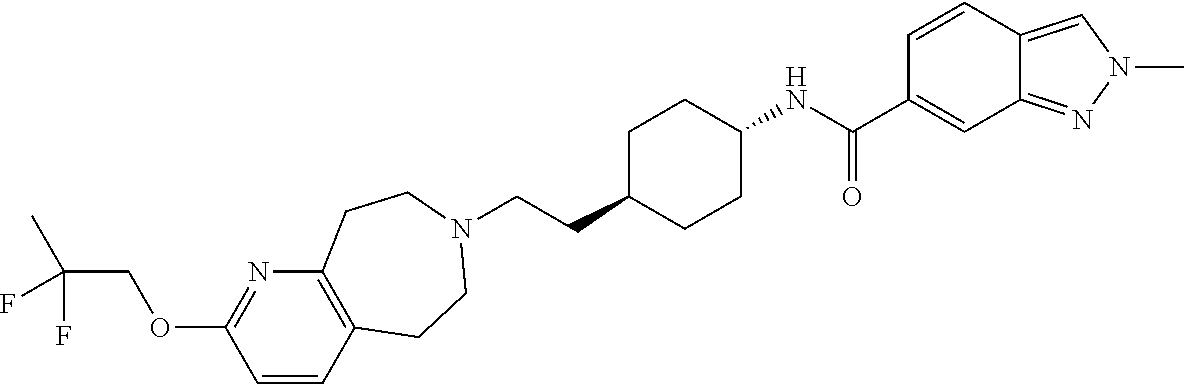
C(CC1CCC(NC(C2=CC3=NN(C)C=C3C=C2)=O)CC1)N1CCC2=C(N=C(OCC(F)(C)F)C=C2)CC1
